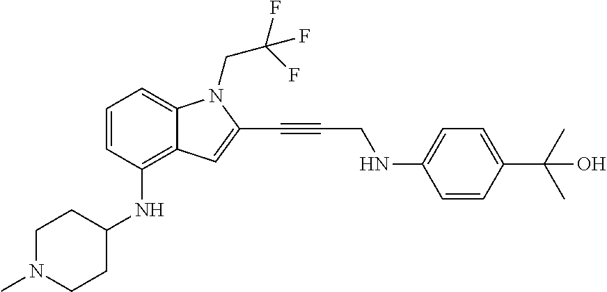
C1=CC(NC2CCN(C)CC2)=C2C(=C1)N(CC(F)(F)F)C(C#CCNC1=CC=C(C(C)(C)O)C=C1)=C2
